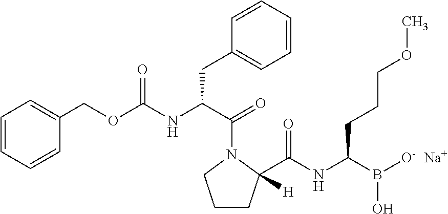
C1=CC=CC(COC(NC(C(=O)N2CCCC2(C(NC(B([O-])O)CCCOC)=O)[H])CC2=CC=CC=C2)=O)=C1.[Na]
